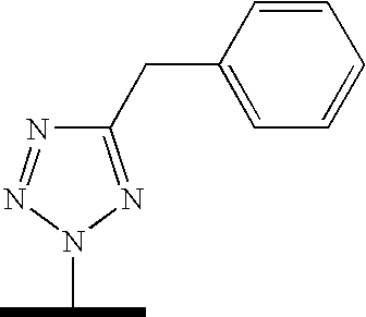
C1(CC2=CC=CC=C2)=NN(C(C)C)N=N1
